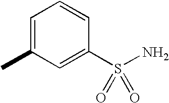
CC1=CC=CC(S(N)(=O)=O)=C1
